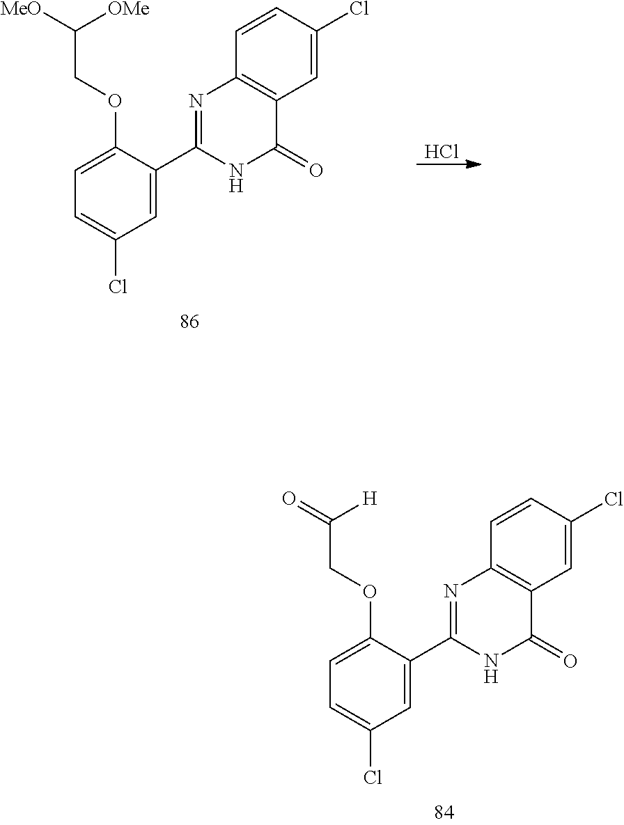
C1(OCC(=O)[H])=CC=C(Cl)C=C1C1=NC2=C(C(=O)N1)C=C(Cl)C=C2.C1(OCC([MeO])[OMe])=CC=C(Cl)C=C1C1=NC2=C(C(=O)N1)C=C(Cl)C=C2.Cl
